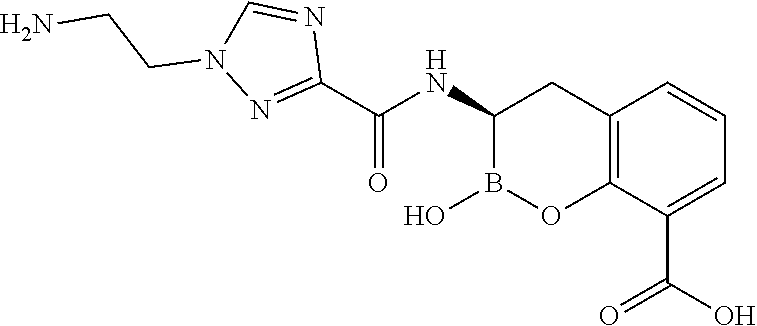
C1(NC(C2=NN(CCN)C=N2)=O)B(O)OC2=C(C1)C=CC=C2C(O)=O
